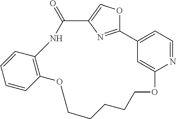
C1=CC=CC2=C1NC(=O)C1=COC(=N1)C1=CC=NC(=C1)OCCCCCO2
